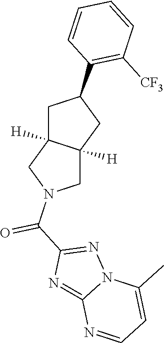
C1C2([H])C([H])(CN1C(C1=NN3C(=N1)N=CC=C3C)=O)CC(C1=C([CF3])C=CC=C1)C2
